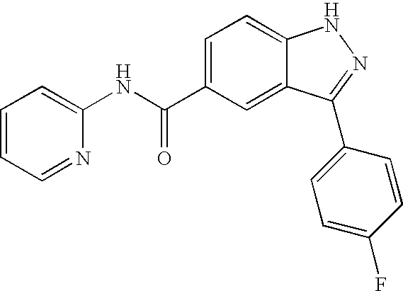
C1=CC=C(NC(C2=CC=C3C(=C2)C(C2=CC=C(F)C=C2)=NN3)=O)N=C1
